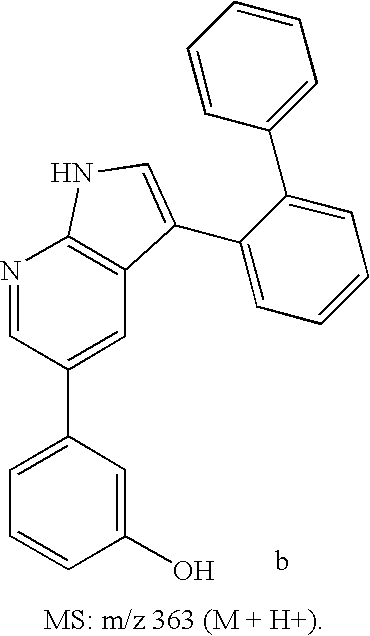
C1=C(C2=CC3=C(N=C2)NC=C3C2=CC=CC=C2C2=CC=CC=C2)C=C(O)C=C1
